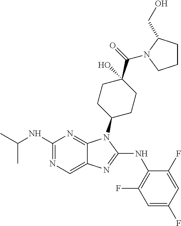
N1=C(NC(C)C)N=C2C(=C1)N=C(NC1=C(F)C=C(F)C=C1F)N2C1CCC(C(=O)N2C(CO)CCC2)(O)CC1
